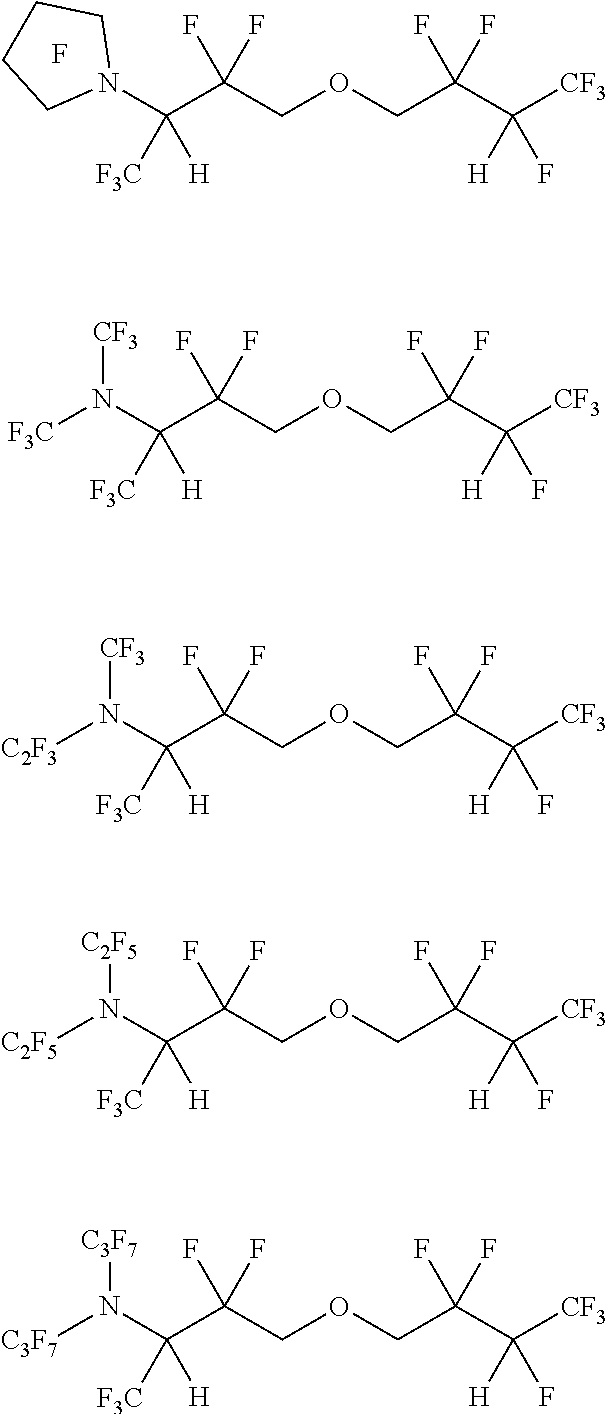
N(C(C(F)(F)COCC(C([H])(F)[CF3])(F)F)([F3C])[H])([C2F5])[C2F5].N(C(C(F)(F)COCC(C([H])(F)[CF3])(F)F)([F3C])[H])([CF3])[C2F3].N(C(C(F)(F)COCC(C([H])(F)[CF3])(F)F)([F3C])[H])([C3F7])[C3F7].N(C(C(F)(F)COCC(C([H])(F)[CF3])(F)F)([F3C])[H])([CF3])[F3C].F.N1(C(C(F)(F)COCC(C([H])(F)[CF3])(F)F)([F3C])[H])CCCC1
